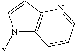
N1(C)C2=C(C=C1)N=CC=C2
